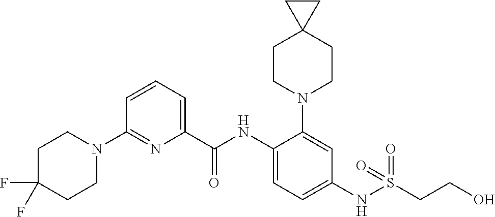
C1(C(NC2=CC=C(NS(CCO)(=O)=O)C=C2N2CCC3(CC2)CC3)=O)=CC=CC(N2CCC(F)(F)CC2)=N1
